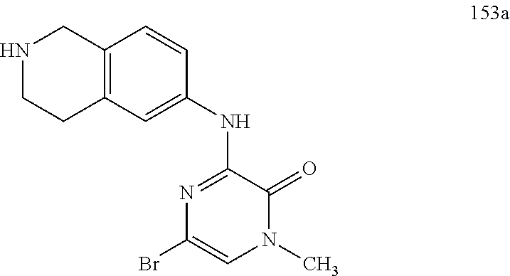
C1(NC2=NC(Br)=CN(C)C2=O)=CC2=C(C=C1)CNCC2
